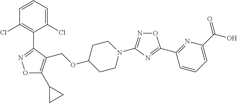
O1C(C2CC2)=C(COC2CCN(C3=NOC(C4=NC(C(=O)O)=CC=C4)=N3)CC2)C(C2=C(Cl)C=CC=C2Cl)=N1
